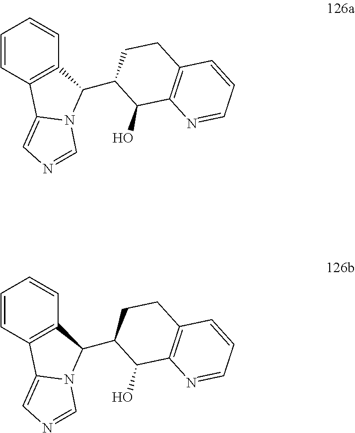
C1=CC2=C(C=C1)C(C1CCC3=C(C1O)N=CC=C3)N1C2=CN=C1.C1=CC2=C(C=C1)C(C1CCC3=C(C1O)N=CC=C3)N1C2=CN=C1
